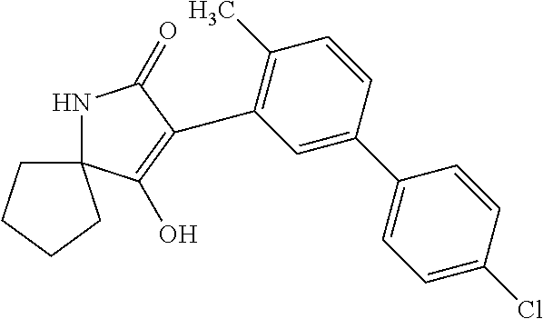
N1C2(C(O)=C(C3=C(C)C=CC(C4=CC=C(Cl)C=C4)=C3)C1=O)CCCC2
